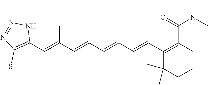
C1(C=C(C=CC=C(C=CC2=C(C(=O)N(C)C)CCCC2(C)C)C)C)=C([-S])N=NN1
